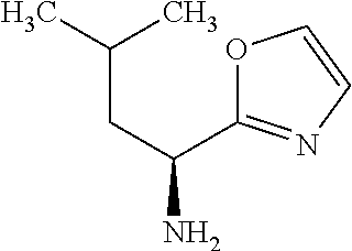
O1C(C(CC(C)C)N)=NC=C1
